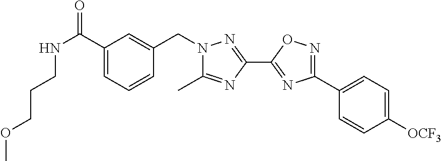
N1(CC2=CC(C(NCCCOC)=O)=CC=C2)N=C(C2=NC(C3=CC=C([OCF3])C=C3)=NO2)N=C1C
